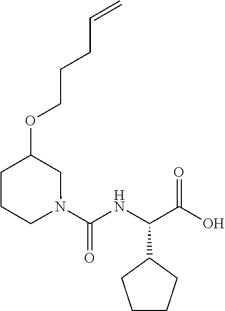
C(NC(C(O)=O)C1CCCC1)(=O)N1CC(OCCCC=C)CCC1
